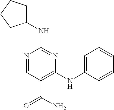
C1(NC2CCCC2)=NC(NC2=CC=CC=C2)=C(C(=O)N)C=N1
